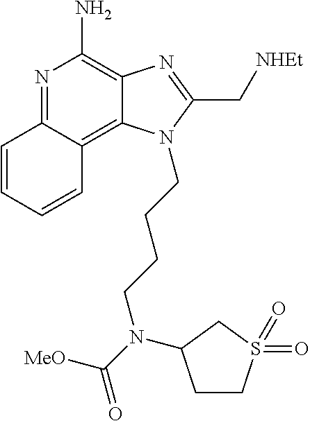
N1=C2C(=C3C(=C1N)N=C(C[NHEt])N3CCCCN(C(=O)[MeO])C1CCS(=O)(=O)C1)C=CC=C2
